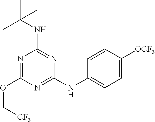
N1=C(NC2=CC=C([OCF3])C=C2)N=C(NC(C)(C)C)N=C1OC[CF3]
